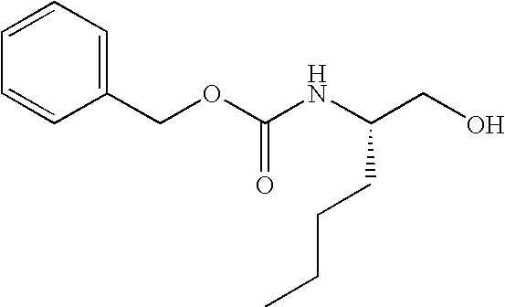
C(OC(NC(CO)CCCC)=O)C1=CC=CC=C1
